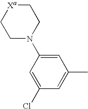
C1=C(Cl)C=C(C)C=C1N1CC[Xa]CC1
